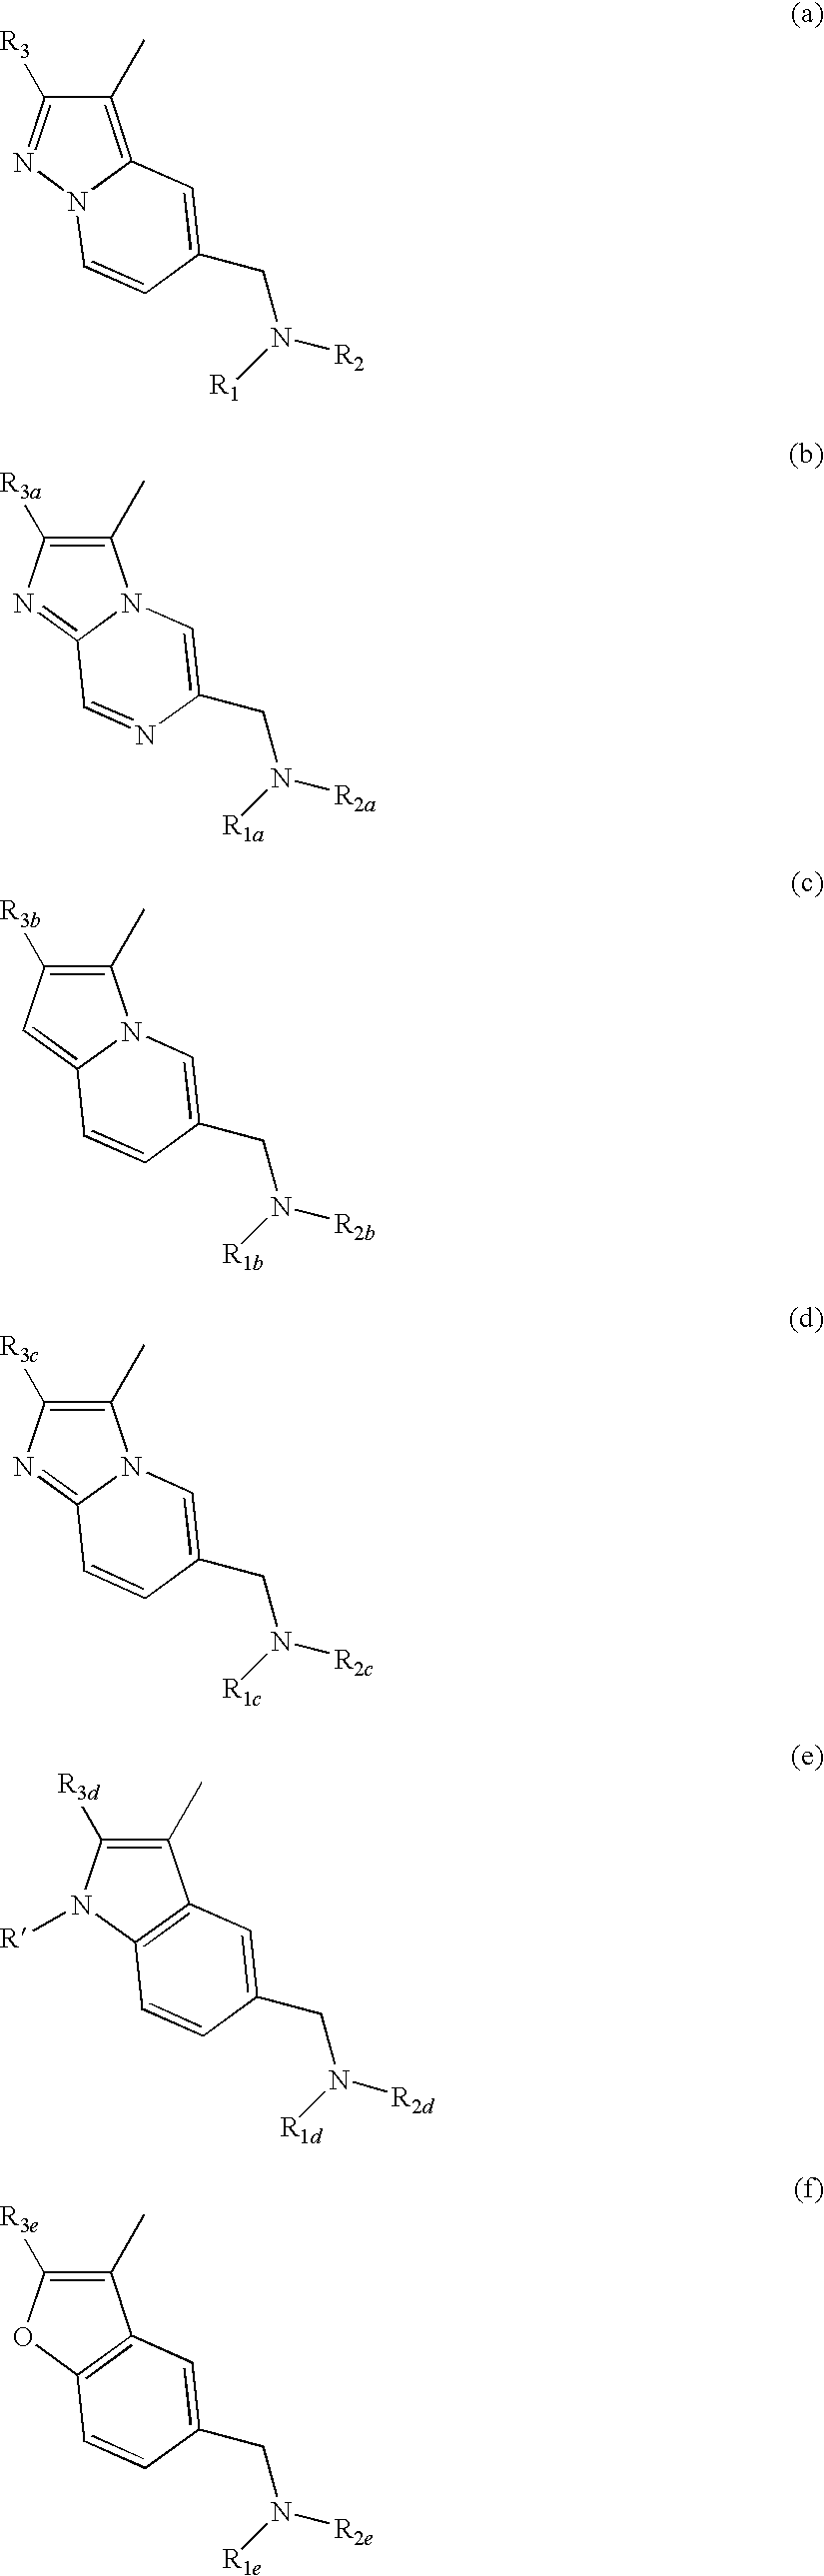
C1(C)=C2N(N=C1[R3])C=CC(CN([R1])[R2])=C2.C1(C)=C([R3a])N=C2N1C=C(CN([R1a])[R2a])N=C2.C1(C)=C([R3b])C=C2N1C=C(CN([R1b])[R2b])C=C2.C1(C)=C([R3c])N=C2N1C=C(CN([R1c])[R2c])C=C2.C1(C)=C([R3d])N([R])C2=C1C=C(CN([R1d])[R2d])C=C2.C1(C)=C([R3e])OC2=C1C=C(CN([R1e])[R2e])C=C2
